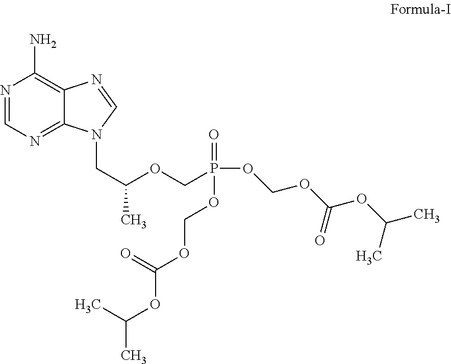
N1=CN=C2C(=C1N)N=CN2CC(OCP(OCOC(OC(C)C)=O)(=O)OCOC(=O)OC(C)C)C
